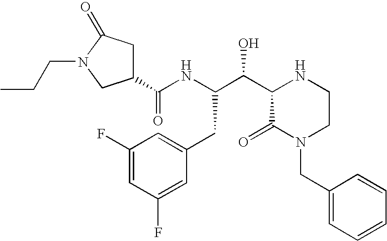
C1(C(C(NC(C2CC(=O)N(CCC)C2)=O)CC2=CC(F)=CC(F)=C2)O)C(=O)N(CC2=CC=CC=C2)CCN1
